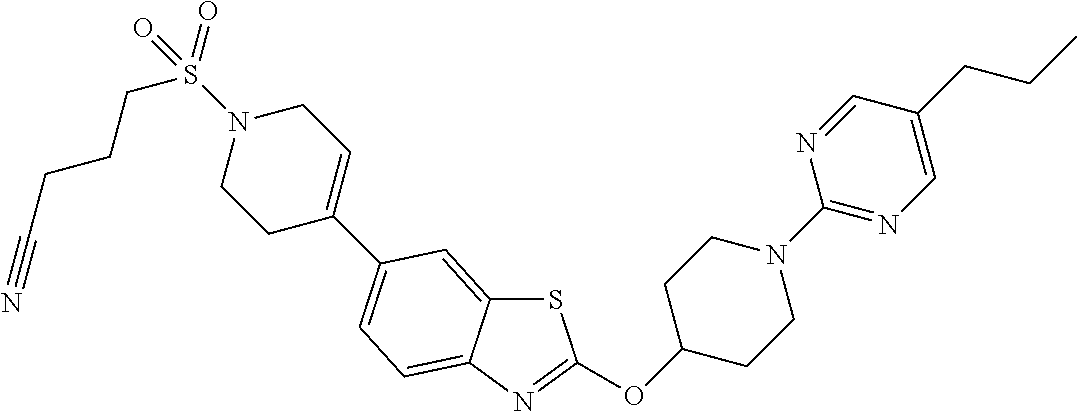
C1C(OC2=NC3=CC=C(C4=CCN(S(=O)(=O)CCCC#N)CC4)C=C3S2)CCN(C2=NC=C(CCC)C=N2)C1
